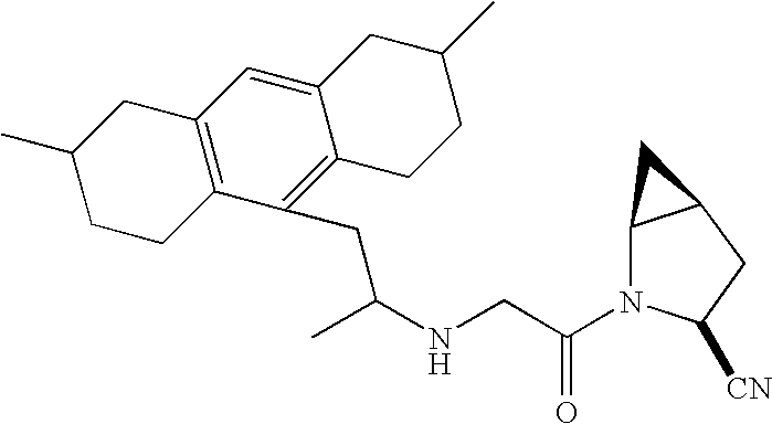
C(NCC(=O)N1C2C(CC1[CN])C2)(CC1=C2C(=CC3=C1CCC(C)C3)CC(C)CC2)C
